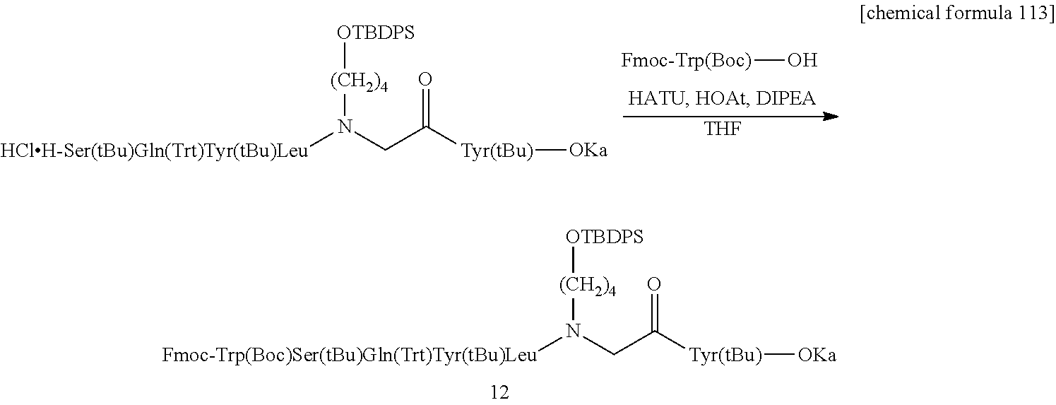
[HClH-Ser(tBu)Gln(Trt)Tyr(tBu)Leu]N(CC(=O)[Tyr(tBu)][OKa])[(CH2)4][OTBDPS].[Fmoc-Trp(Boc)]O.[THF].[Fmoc-Trp(Boc)Ser(tBu)Gln(Trt)Tyr(tBu)Leu]N(CC(=O)[Tyr(tBu)][OKa])[(CH2)4][OTBDPS]
